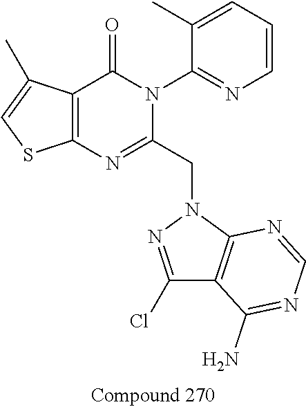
C12=C(C(=O)N(C3=NC=CC=C3C)C(CN3N=C(Cl)C4=C3N=CN=C4N)=N1)C(C)=CS2
